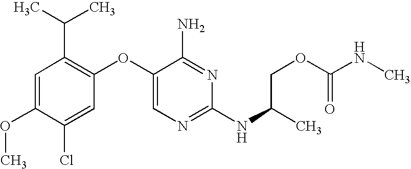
C1=C(OC)C(Cl)=CC(OC2=CN=C(NC(COC(=O)NC)C)N=C2N)=C1C(C)C
